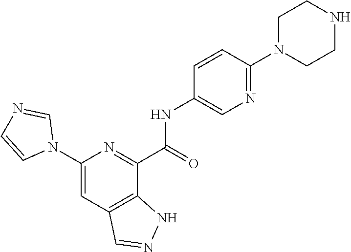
C1(N2C=NC=C2)=CC2=C(C(C(=O)NC3=CN=C(N4CCNCC4)C=C3)=N1)NN=C2
